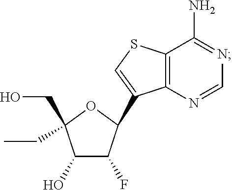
C1(O)C(F)C(C2=CSC3=C2N=CN=C3N)OC1(CO)CC
